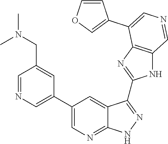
C1=NC=C(C2=CN=C3C(=C2)C(C2=NC4=C(N2)C=NC=C4C2=COC=C2)=NN3)C=C1CN(C)C
